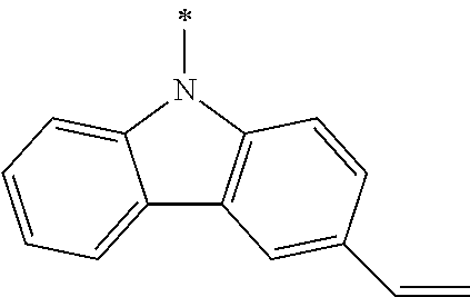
C12=CC=CC=C1N(C)C1=C2C=C(C=C)C=C1
